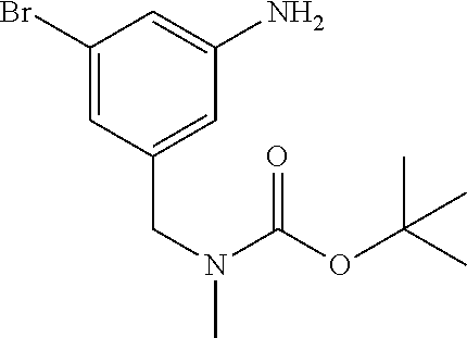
C1(Br)=CC(CN(C)C(OC(C)(C)C)=O)=CC(N)=C1
